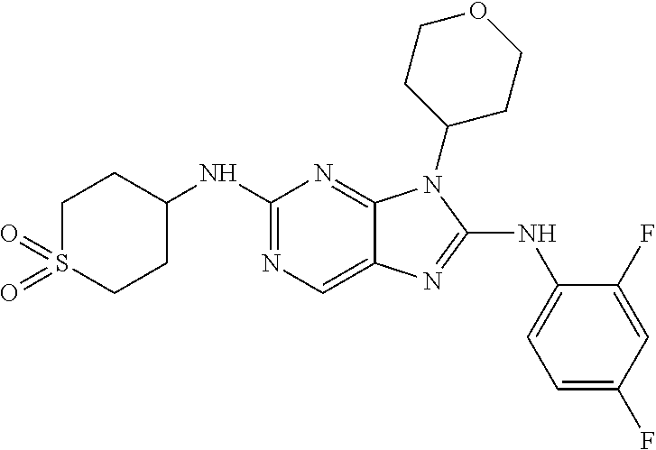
N1=C(NC2=CC=C(F)C=C2F)N(C2CCOCC2)C2=NC(NC3CCS(=O)(=O)CC3)=NC=C12
